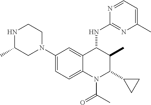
C1(N2CCNC(C)C2)=CC=C2C(=C1)C(NC1=NC(C)=CC=N1)C(C)C(C1CC1)N2C(C)=O
